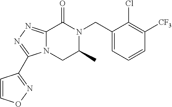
C12=NN=C(C3=NOC=C3)N1CC(C)N(CC1=CC=CC([CF3])=C1Cl)C2=O
